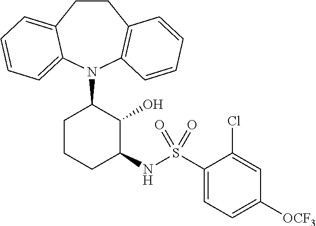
C1CC2=CC=CC=C2N(C2CCCC(NS(C3=CC=C([OCF3])C=C3Cl)(=O)=O)C2O)C2=C1C=CC=C2
